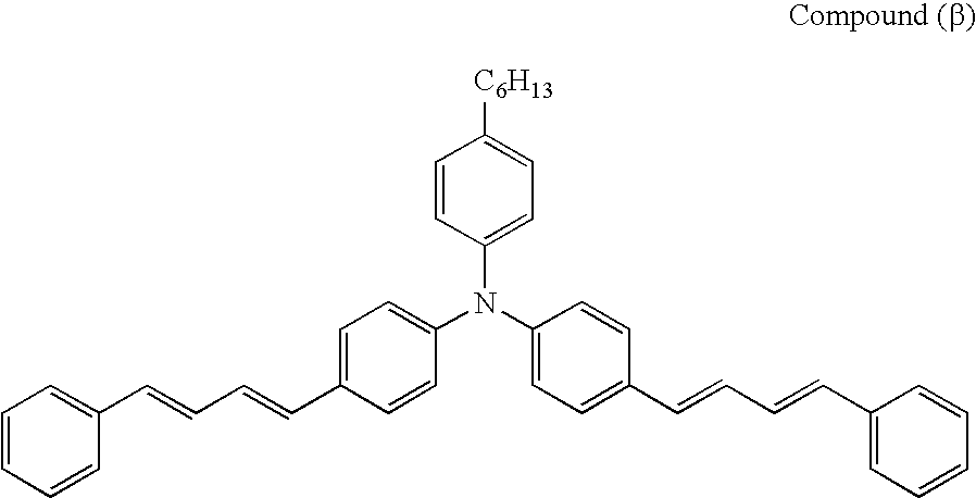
C1=CC=CC(C=CC=CC2=CC=C(N(C3=CC=C(C=CC=CC4=CC=CC=C4)C=C3)C3=CC=C([C6H13])C=C3)C=C2)=C1
